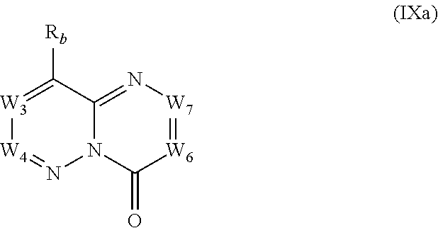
[W3]1=C([Rb])C2=N[W7]=[W6]C(=O)N2N=[W4]1
